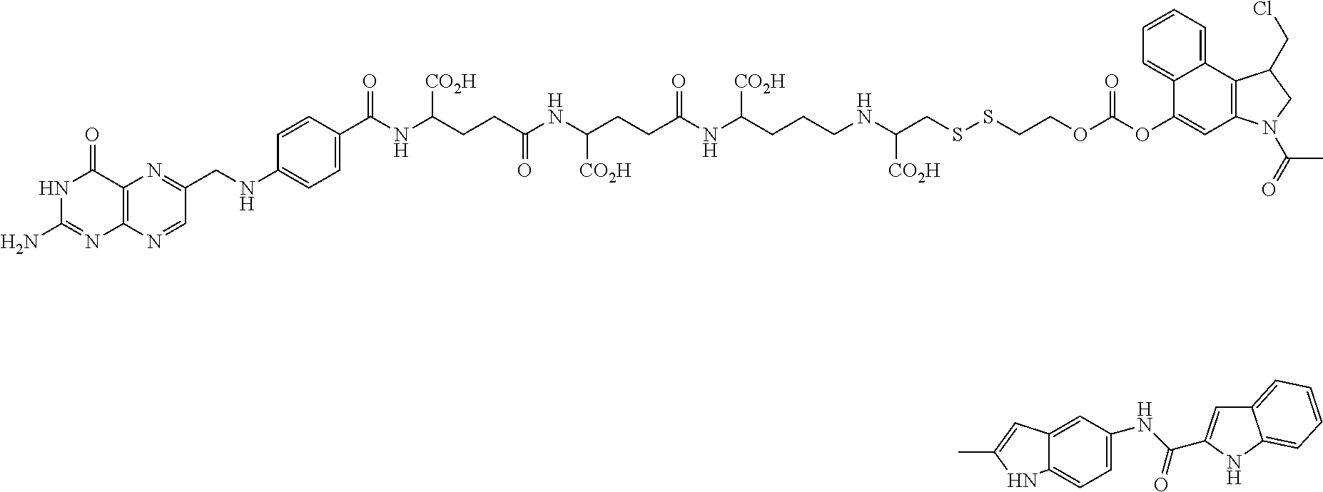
N1C(N)=NC2=C(C1=O)N=C(CNC1=CC=C(C(NC(CCC(NC(CCC(NC(CCCNC(CSSCCOC(OC3=CC4=C(C5=CC=CC=C35)C(CCl)CN4C(=O)C)=O)[CO2H])[CO2H])=O)[CO2H])=O)[CO2H])=O)C=C1)C=N2.CC1=CC2=CC(NC(=O)C3=CC4=CC=CC=C4N3)=CC=C2N1
